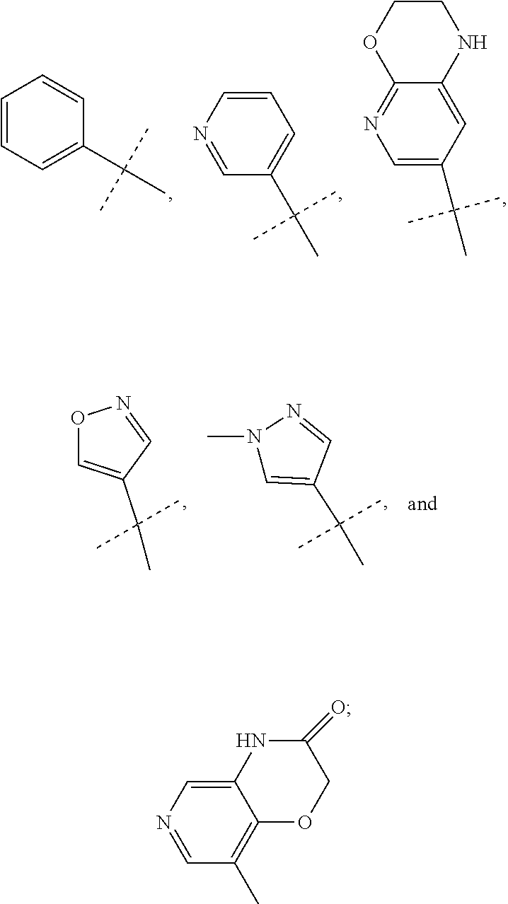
O1C=C(C(C)(C)C)C=N1.N1(C)C=C(C(C)(C)C)C=N1.C1=CC=CC(C(C)(C)C)=C1.C1=NC=CC=C1C(C)(C)C.C12=NC=C(C(C)(C)C)C=C1NCCO2.N1C2=CN=CC(C)=C2OCC1=O
